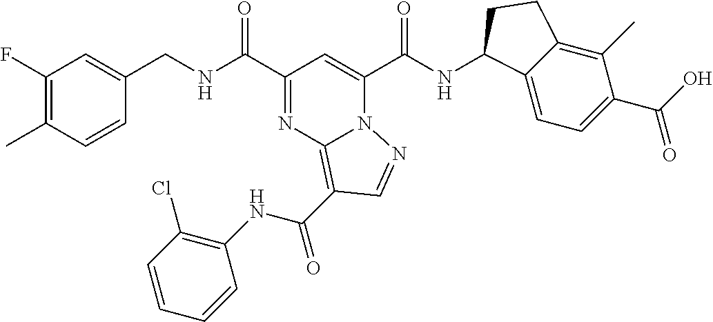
C(NC(C1=NC2=C(C(NC3=C(Cl)C=CC=C3)=O)C=NN2C(C(NC2C3=CC=C(C(=O)O)C(C)=C3CC2)=O)=C1)=O)C1=CC(F)=C(C)C=C1
